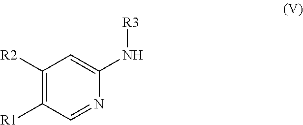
C1([R2])=C([R1])C=NC(N[R3])=C1
